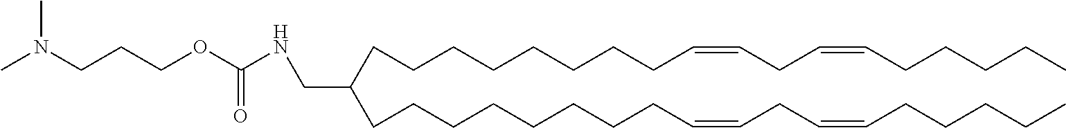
C(C(CCCCCCCCC=CCC=CCCCCC)CCCCCCCCC=CCC=CCCCCC)NC(OCCCN(C)C)=O
